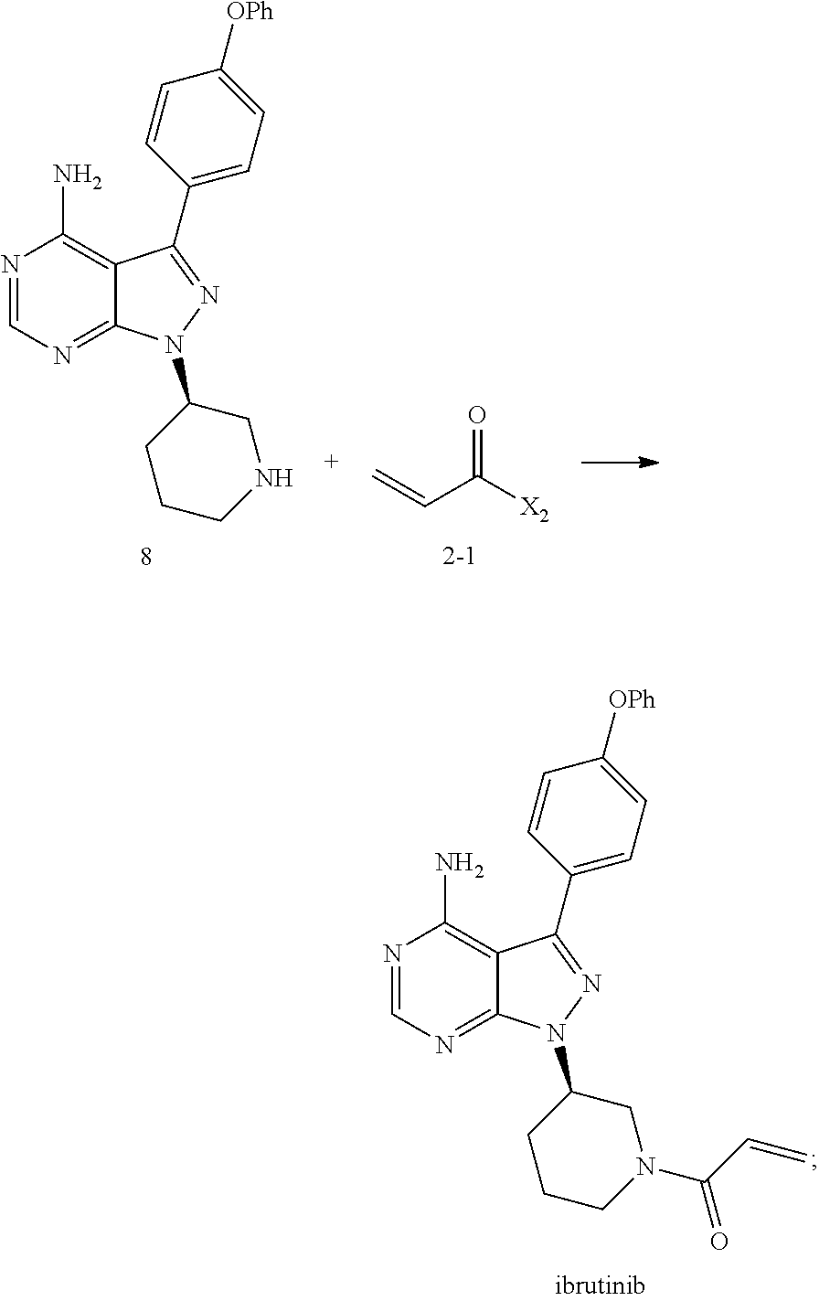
N1=CN=C2C(=C1N)C(C1=CC=C([OPh])C=C1)=NN2C1CCCN(C(=O)C=C)C1.C=CC(=O)[X2].N1=CN=C2C(=C1N)C(C1=CC=C([OPh])C=C1)=NN2C1CCCNC1
